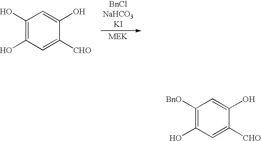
C1(O)=C(O)C=C([CHO])C(O)=C1.[BnClNaHCO3KI].C1([BnO])=C(O)C=C([CHO])C(O)=C1
